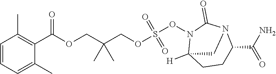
C(OCC(COS(ON1C2([H])CCC(C(=O)N)N(C1=O)C2)(=O)=O)(C)C)(C1=C(C)C=CC=C1C)=O
